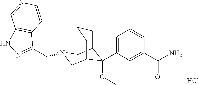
Cl.C1(C(N)=O)=CC(C2(OC)C3CCCC2CN(C(C2=NNC4=C2C=CN=C4)C)C3)=CC=C1
